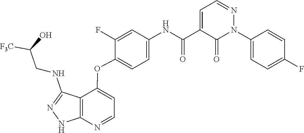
N1=CC=C(C(=O)NC2=CC=C(OC3=CC=NC4=C3C(NCC(O)[F3C])=NN4)C(F)=C2)C(=O)N1C1=CC=C(F)C=C1
